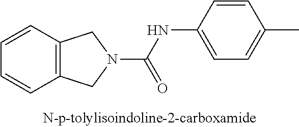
C(NC1=CC=C(C)C=C1)(=O)N1CC2=C(C=CC=C2)C1
